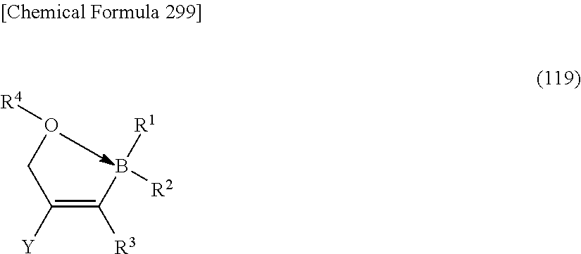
C(O[R4])C(=C(B([R1])[R2])[R3])[Y]
